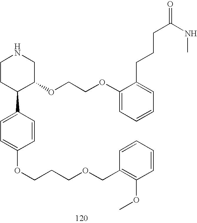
C1CC(C2=CC=C(OCCCOCC3=C(OC)C=CC=C3)C=C2)C(OCCOC2=CC=CC=C2CCCC(=O)NC)CN1
